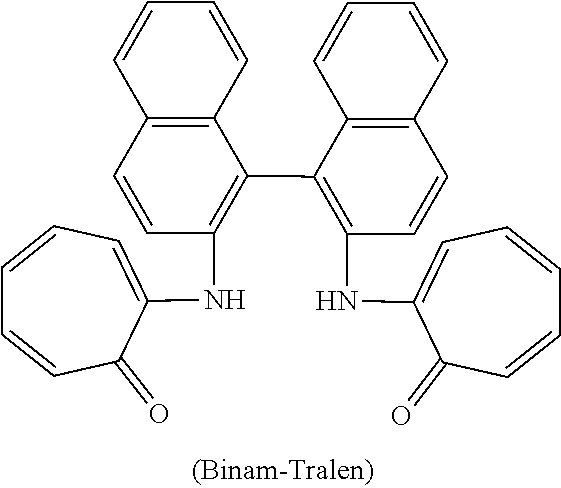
C1(C2=C(NC3=CC=CC=CC3=O)C=CC3=C2C=CC=C3)=C(NC2=CC=CC=CC2=O)C=CC2=C1C=CC=C2
